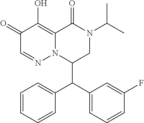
C1(=O)C=NN2C(=C1O)C(=O)N(C(C)C)CC2C(C1=CC=CC(F)=C1)C1=CC=CC=C1
